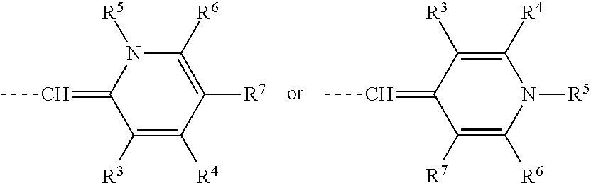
C1(=CC)C([R3])=C([R4])C([R7])=C([R6])N1[R5].C1(=CC)C([R7])=C([R6])N([R5])C([R4])=C1[R3]
